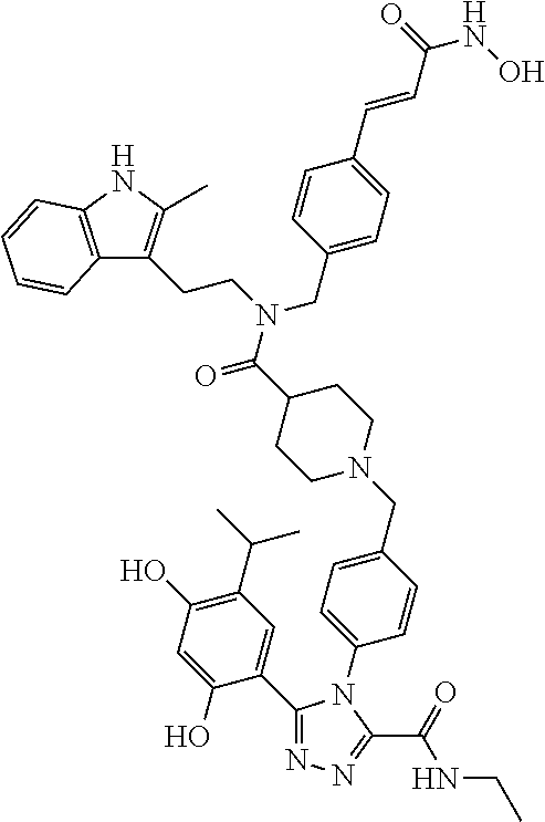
C1(CN(CCC2=C(C)NC3=C2C=CC=C3)C(=O)C2CCN(CC3=CC=C(N4C(C5=CC(C(C)C)=C(O)C=C5O)=NN=C4C(=O)NCC)C=C3)CC2)=CC=C(C=CC(=O)NO)C=C1
